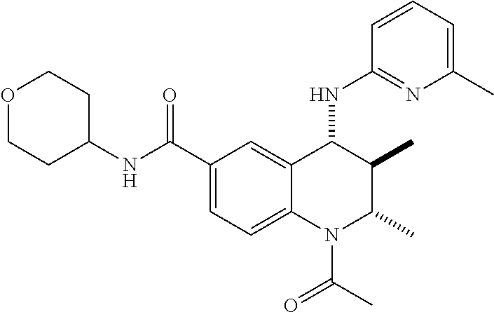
C1C(NC(C2=CC=C3C(=C2)C(NC2=NC(C)=CC=C2)C(C)C(C)N3C(=O)C)=O)CCOC1
